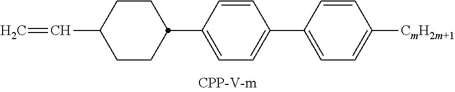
C1CC(C=C)CCC1C1=CC=C(C2=CC=C([CmH2m+1])C=C2)C=C1
